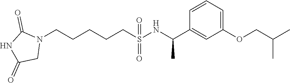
N1(CCCCCS(=O)(=O)NC(C2=CC(OCC(C)C)=CC=C2)C)C(=O)NC(=O)C1
